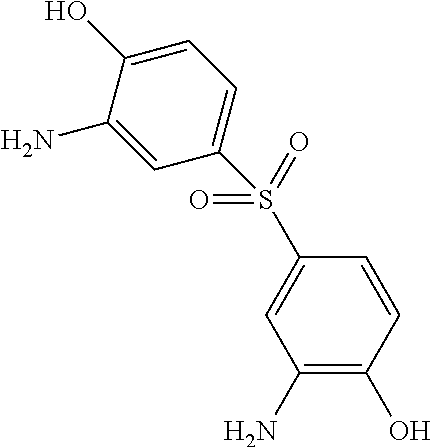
C1=C(N)C(O)=CC=C1S(=O)(C1=CC(N)=C(O)C=C1)=O
